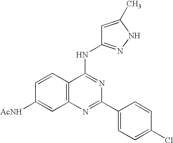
C12=C(N=C(C3=CC=C(Cl)C=C3)N=C1NC1=NNC(C)=C1)C=C([AcNH])C=C2
